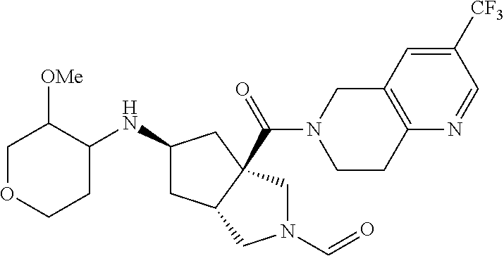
C1([CF3])=CC2=C(N=C1)CCN(C(=O)C13C(CC(NC4C([OMe])COCC4)C1)CN(C=O)C3)C2
